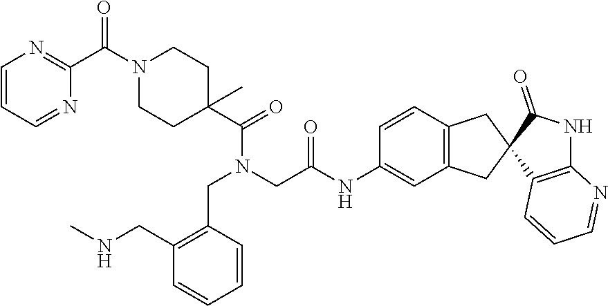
N1=CC=CN=C1C(N1CCC(C(N(CC2=C(CNC)C=CC=C2)CC(NC2=CC3=C(C=C2)CC2(C3)C3=C(NC2=O)N=CC=C3)=O)=O)(C)CC1)=O
